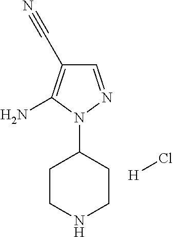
C1CNCCC1N1N=CC(C#N)=C1N.[H]Cl
